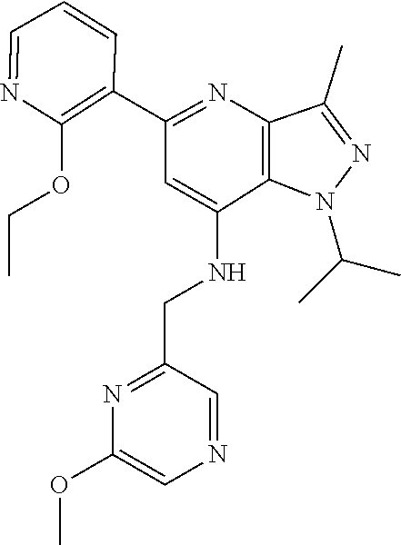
CC(C)N1C2=C(N=C(C3=C(OCC)N=CC=C3)C=C2NCC2=NC(OC)=CN=C2)C(C)=N1
